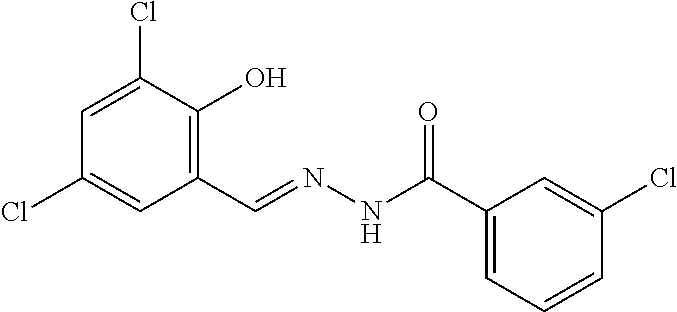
C1=C(Cl)C(O)=C(C=NNC(C2=CC=CC(Cl)=C2)=O)C=C1Cl
